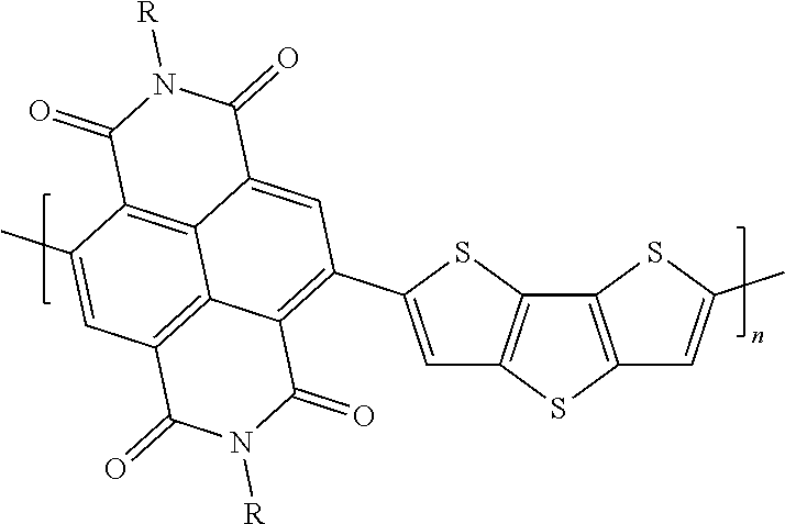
C1(=O)C2=C3C(=CC(C4=CC5=C(S4)C4=C(S5)C=C(C)S4)=C4C3=C(C=C2C)C(=O)N([R])C4=O)C(=O)N1[R]
